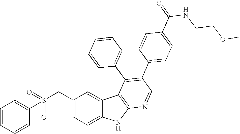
S(CC1=CC=C2C(=C1)C1=C(N2)N=CC(C2=CC=C(C(NCCOC)=O)C=C2)=C1C1=CC=CC=C1)(=O)(C1=CC=CC=C1)=O
